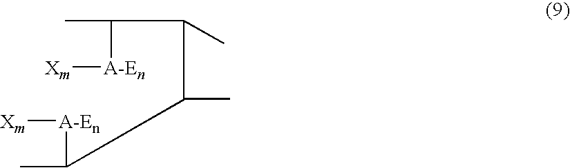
CC(C(C)C(C)C(C)[A-En][Xm])[A-En][Xm]
